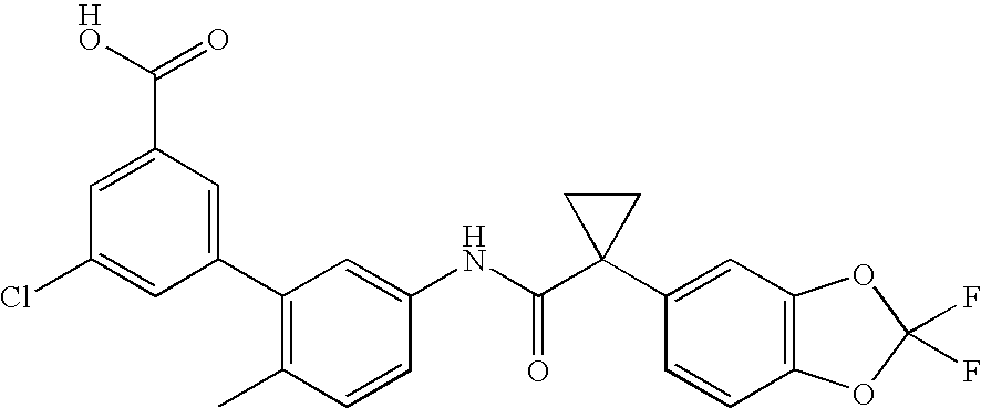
C1=CC(C)=C(C2=CC(C(O)=O)=CC(Cl)=C2)C=C1NC(C1(C2=CC3=C(C=C2)OC(F)(F)O3)CC1)=O
